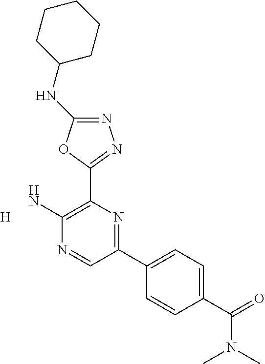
N1=C(NC2CCCCC2)OC(C2=C(N)N=CC(C3=CC=C(C(=O)N(C)C)C=C3)=N2)=N1.[H]
